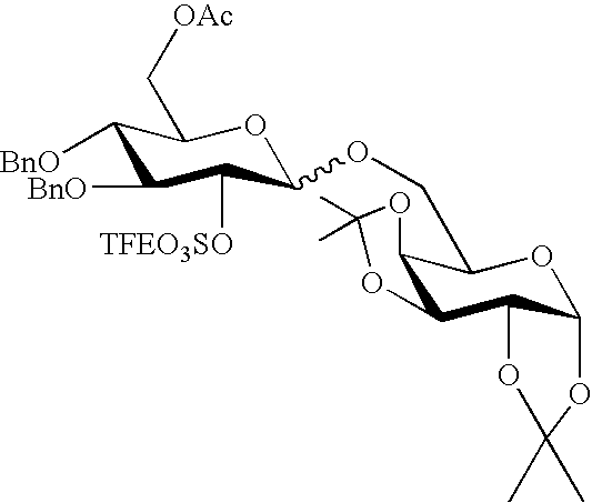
C1([BnO])C([BnO])C([TFEO3SO])C(OCC2C3C(C4C(O2)OC(C)(C)O4)OC(C)(C)O3)OC1C[OAc]
